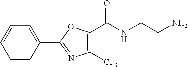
C1=CC(C2=NC([CF3])=C(C(NCCN)=O)O2)=CC=C1
